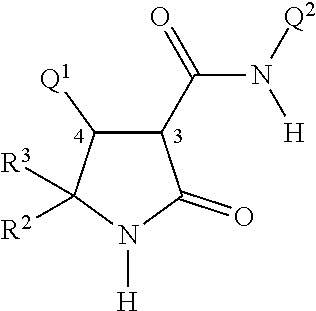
C1([Q1])C(C(=O)N([Q2])[H])C(=O)N([H])C1([R2])[R3]
